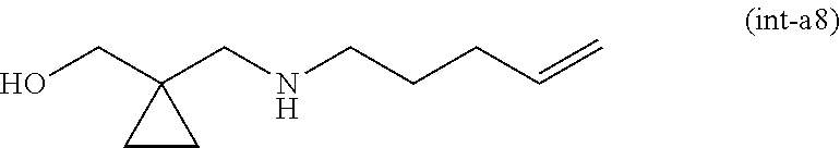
OCC1(CNCCCC=C)CC1
